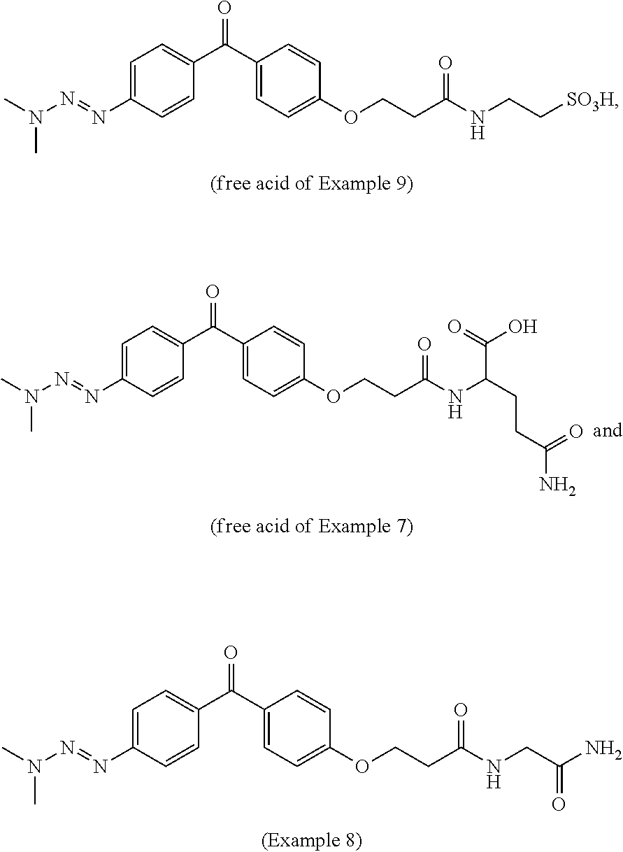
CN(N=NC1=CC=C(C(C2=CC=C(OCCC(NCC[SO3H])=O)C=C2)=O)C=C1)C.CN(N=NC1=CC=C(C(C2=CC=C(OCCC(NC(CCC(N)=O)C(O)=O)=O)C=C2)=O)C=C1)C.CN(N=NC1=CC=C(C(C2=CC=C(OCCC(NCC(N)=O)=O)C=C2)=O)C=C1)C
